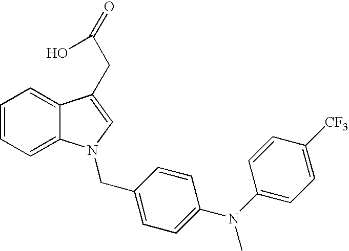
C1=CC=C2C(=C1)C(CC(=O)O)=CN2CC1=CC=C(N(C2=CC=C([CF3])C=C2)C)C=C1
